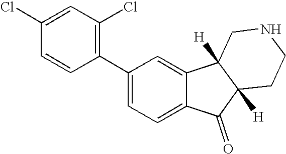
C1=C(C2=C(Cl)C=C(Cl)C=C2)C=C2C(=C1)C(=O)C1([H])C2([H])CNCC1
